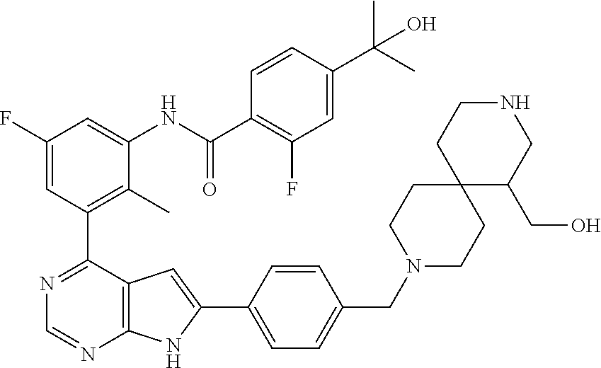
C12=C(C(C3=C(C)C(NC(C4=C(F)C=C(C(C)(C)O)C=C4)=O)=CC(F)=C3)=NC=N1)C=C(C1=CC=C(CN3CCC4(CC3)C(CO)CNCC4)C=C1)N2
